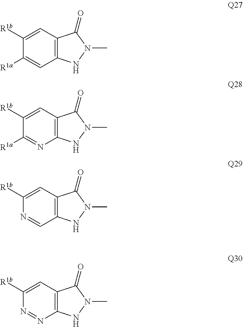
C12=C(NN(C)C1=O)C=C([R1a])C([R1b])=C2.C12=C(NN(C)C1=O)N=C([R1a])C([R1b])=C2.C12=C(NN(C)C1=O)C=NC([R1b])=C2.C12=C(NN(C)C1=O)N=NC([R1b])=C2
